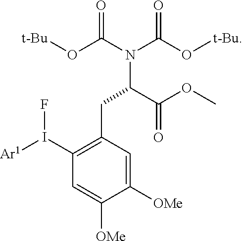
N(C(C(OC)=O)CC1=C(I([Ar1])F)C=C([OMe])C([OMe])=C1)(C(O[t-Bu])=O)C(O[t-Bu])=O
